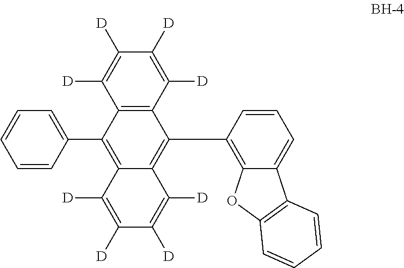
C1=CC(C2=C3C(=C(C4=C5C(=CC=C4)C4=C(O5)C=CC=C4)C4=C2C([D])=C([D])C([D])=C4[D])C([D])=C([D])C([D])=C3[D])=CC=C1
